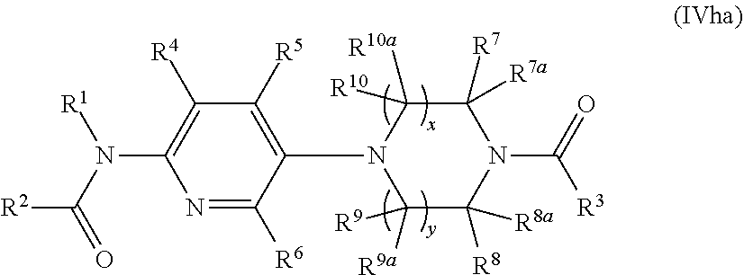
N1=C([R6])C(N2C([R9a])([R9])C([R8])([R8a])N(C(=O)[R3])C([R7])([R7a])C2([R10a])[R10])=C([R5])C([R4])=C1N(C(=O)[R2])[R1]
